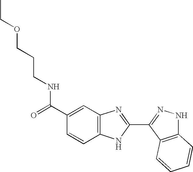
N(C(=O)C1=CC2=C(C=C1)NC(C1=NNC3=C1C=CC=C3)=N2)CCCOCC
